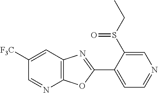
C12=C(C=C([F3C])C=N1)N=C(C1=CC=NC=C1S(CC)=O)O2
